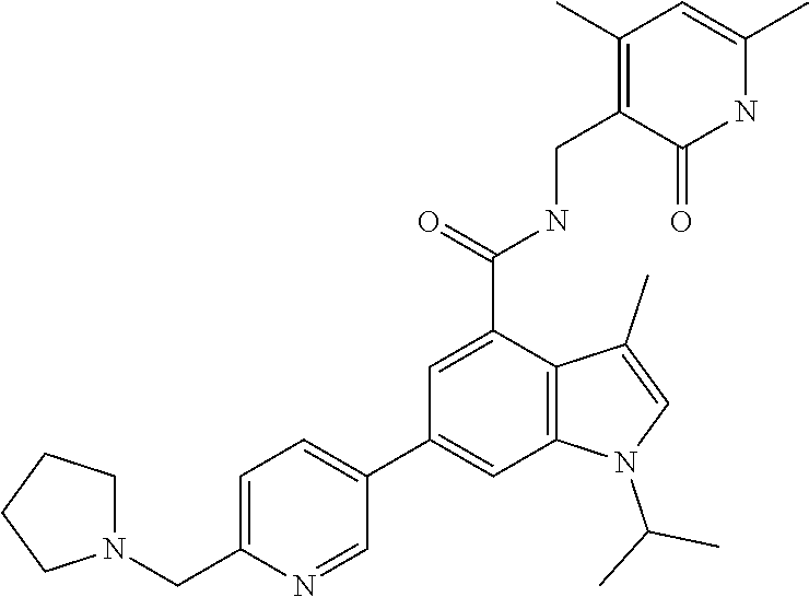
C12=C(C(C(=O)NCC3=C(C)C=C(C)NC3=O)=CC(C3=CC=C(CN4CCCC4)N=C3)=C1)C(C)=CN2C(C)C
